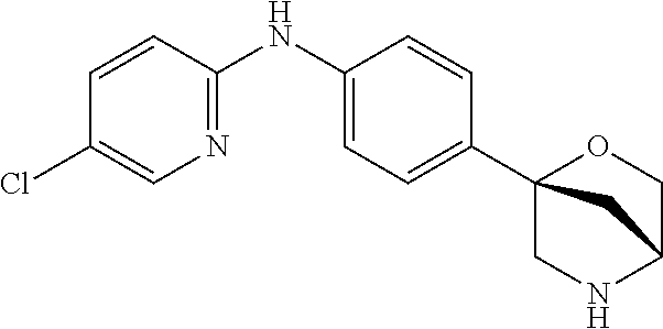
C1(C23OCC(NC2)C3)=CC=C(NC2=NC=C(Cl)C=C2)C=C1
